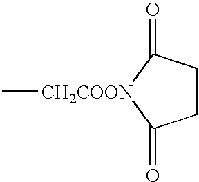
C1CC(=O)[CH2COON](C)C1=O
